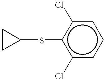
C1CC1Sc1c(Cl)cccc1Cl
